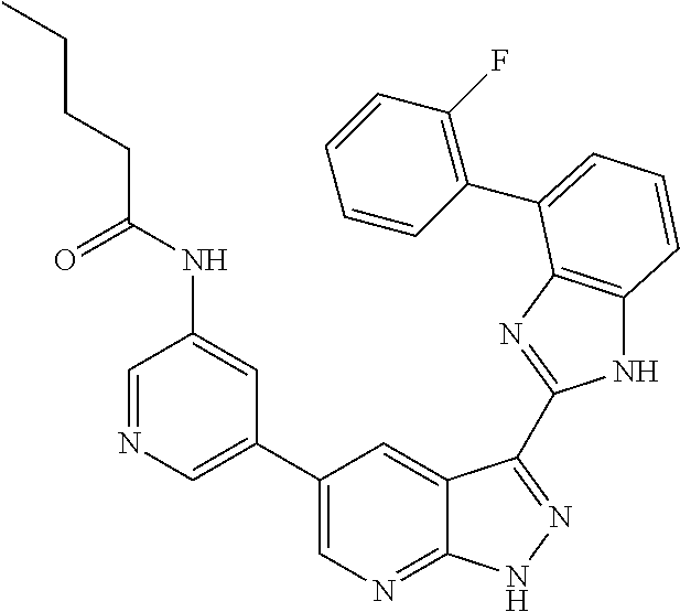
C1(C2=CN=CC(NC(CCCC)=O)=C2)=CN=C2C(=C1)C(C1=NC3=C(N1)C=CC=C3C1=C(F)C=CC=C1)=NN2
